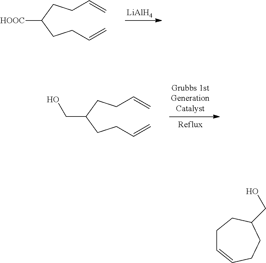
[LiAlH4].C(C=C)CC(CCC=C)[HOOC].C(C=C)CC(CCC=C)CO.C1C=CCCC(CO)C1
